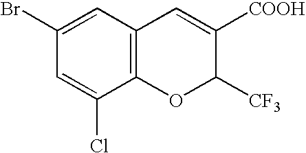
C1(Br)=CC2=C(C(Cl)=C1)OC([CF3])C([COOH])=C2
